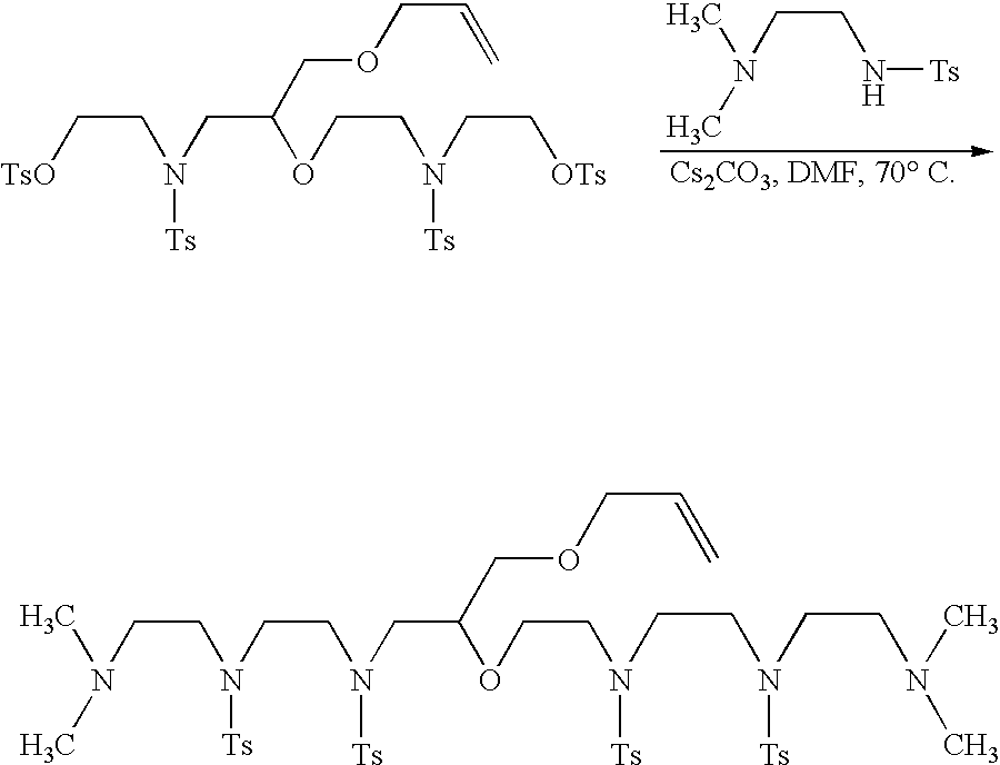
C(N(C)C)CN(CCN(CC(OCCN([Ts])CCN([Ts])CCN(C)C)COCC=C)[Ts])[Ts].CN(C)CCN[Ts].C([TsO])CN(CC(OCCN([Ts])CC[OTs])COCC=C)[Ts]
